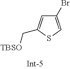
C1(Br)=CSC(C[TBSO])=C1
